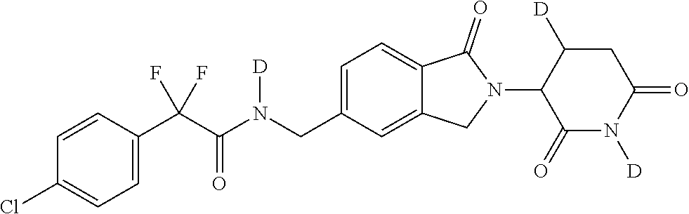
C1=CC(C(C(N(CC2=CC=C3C(=C2)CN(C2C(=O)N([D])C(=O)CC2[D])C3=O)[D])=O)(F)F)=CC=C1Cl
